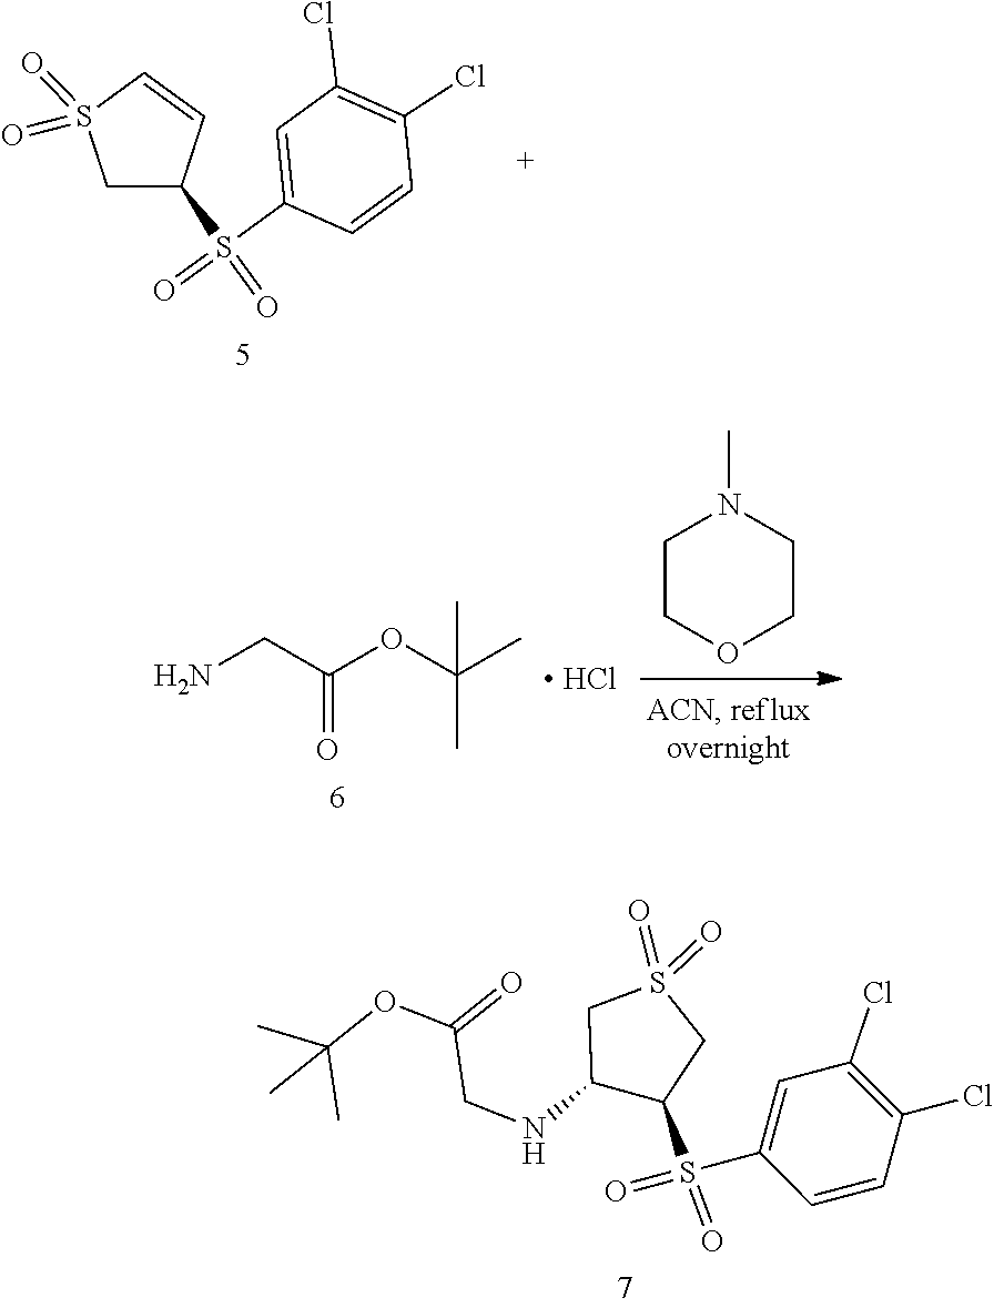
S(=O)(C1CS(=O)(=O)C=C1)(C1=CC(Cl)=C(Cl)C=C1)=O.CN1CCOCC1.C(C(=O)OC(C)(C)C)N.[ HCl].CC(C)(C)OC(CNC1C(S(=O)(=O)C2=CC(Cl)=C(Cl)C=C2)CS(=O)(=O)C1)=O
